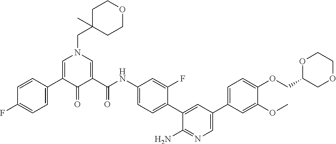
C1C(CN2C=C(C3=CC=C(F)C=C3)C(=O)C(C(NC3=CC=C(C4=CC(C5=CC=C(OCC6COCCO6)C(OC)=C5)=CN=C4N)C(F)=C3)=O)=C2)(C)CCOC1
